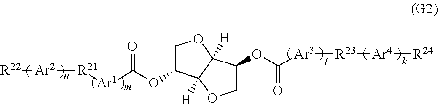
C1C(OC([Ar1][R21][Ar2][R22])=O)C2([H])C([H])(O1)C(OC([Ar3][R23][Ar4][R24])=O)CO2
